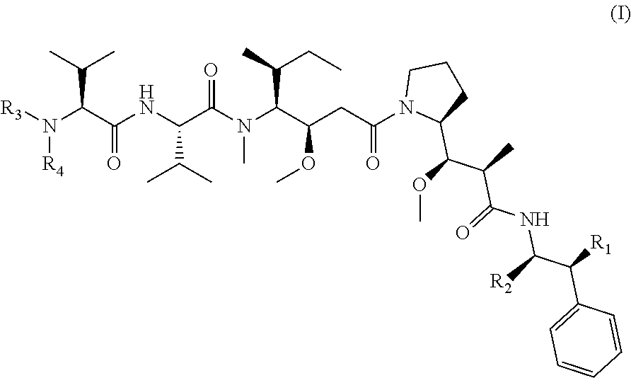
[R3]N(C(C(NC(C(N(C(C(CC(N1C(C(C(C(NC([R2])C([R1])C2=CC=CC=C2)=O)C)OC)CCC1)=O)OC)C(CC)C)C)=O)C(C)C)=O)C(C)C)[R4]
